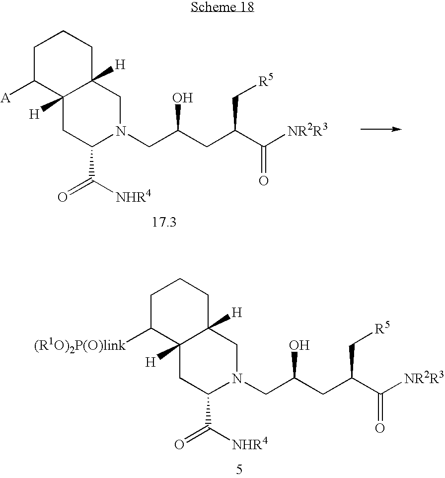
C(C(CC(C(=O)[NR2R3])C[R5])O)N1C(C([NHR4])=O)CC2([H])C([A])CCCC2([H])C1.C(C(CC(C(=O)[NR2R3])C[R5])O)N1C(C([NHR4])=O)CC2([H])C([(R1O)2P(O)link])CCCC2([H])C1
